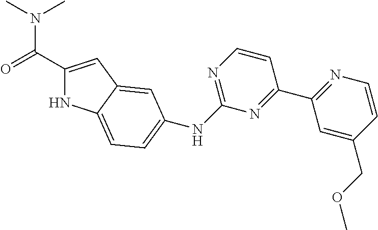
C1(C(=O)N(C)C)=CC2=CC(NC3=NC=CC(C4=NC=CC(COC)=C4)=N3)=CC=C2N1
